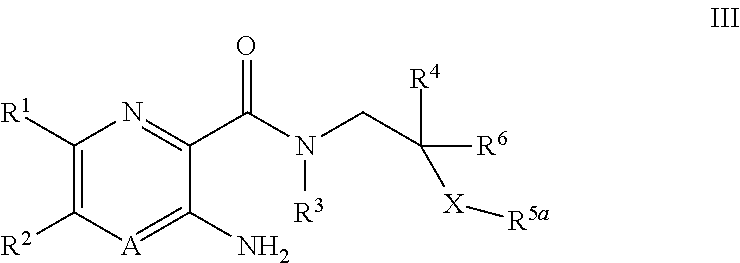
C1([R1])=C([R2])[A]=C(N)C(C(N(CC([R6])([R4])[X][R5a])[R3])=O)=N1
